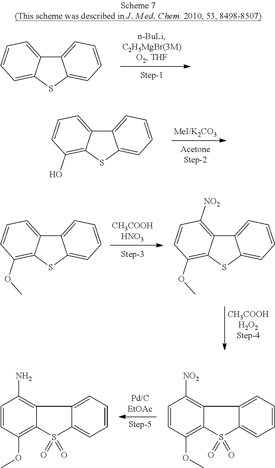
C1=CC(OC)=C2C(=C1N)C1=CC=CC=C1S2(=O)=O.C1=CC(OC)=C2C(=C1[NO2])C1=CC=CC=C1S2(=O)=O.C12=CC=CC=C1SC1=CC=CC=C21.C12=CC=CC=C1SC1=C(O)C=CC=C21.C12=CC=CC=C1SC1=C(OC)C=CC=C21.C12=CC=CC=C1SC1=C(OC)C=CC([NO2])=C21
